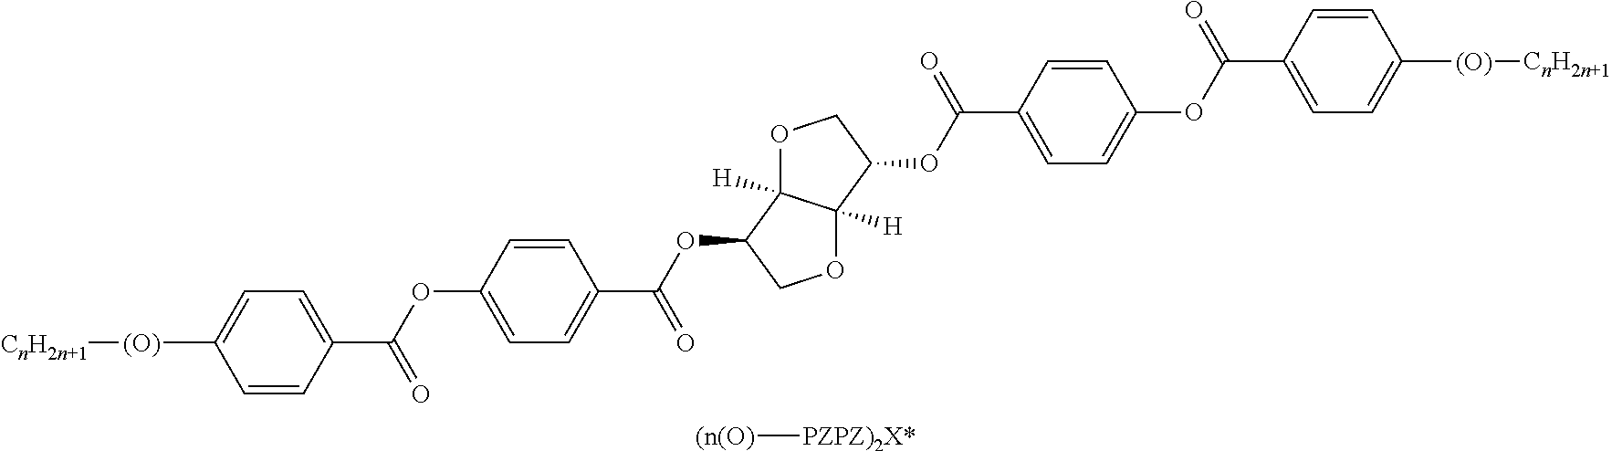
C1=C(C(OC2=CC=C(C(OC3C4([H])C([H])(OC3)C(OC(=O)C3=CC=C(OC(C5=CC=C([(O)][CnH2n+1])C=C5)=O)C=C3)CO4)=O)C=C2)=O)C=CC([(O)][CnH2n+1])=C1.[(n(O)][PZPZ)2X*]
